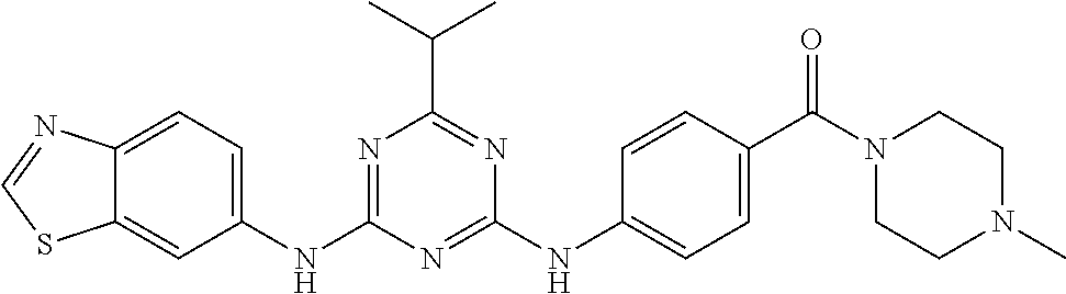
C12=CC(NC3=NC(C(C)C)=NC(NC4=CC=C(C(=O)N5CCN(C)CC5)C=C4)=N3)=CC=C1N=CS2
